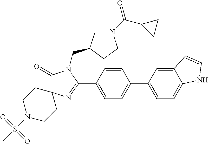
C1(=O)C2(N=C(C3=CC=C(C4=CC=C5C(=C4)C=CN5)C=C3)N1CC1CN(C(C3CC3)=O)CC1)CCN(S(C)(=O)=O)CC2
